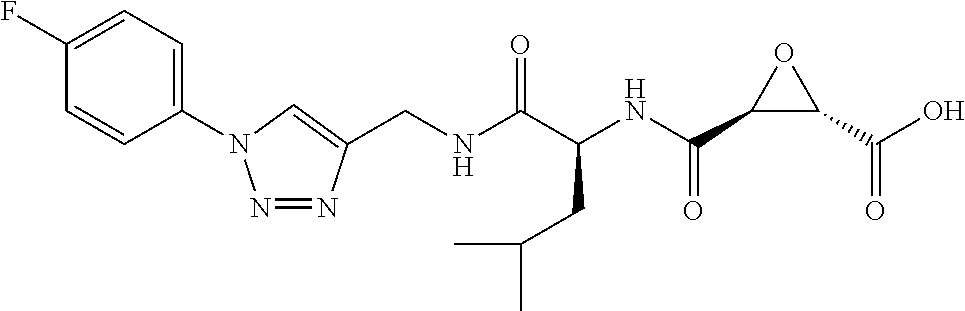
N1=NC(CNC(C(NC(C2C(C(O)=O)O2)=O)CC(C)C)=O)=CN1C1=CC=C(F)C=C1
